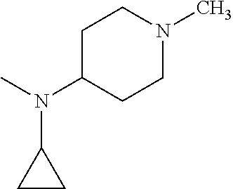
CN(C1CCN(C)CC1)C1CC1
